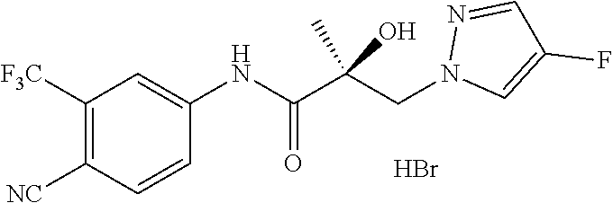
C1([NC])=C([F3C])C=C(NC(C(CN2C=C(F)C=N2)(C)O)=O)C=C1.Br
